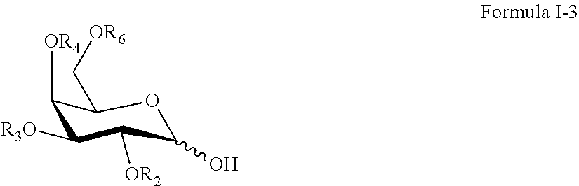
C1([OR4])C([R3O])C([OR2])C(O)OC1C[OR6]
